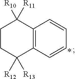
C1CC([R12])([R13])C2=C(C1([R10])[R11])C=CC=C2
